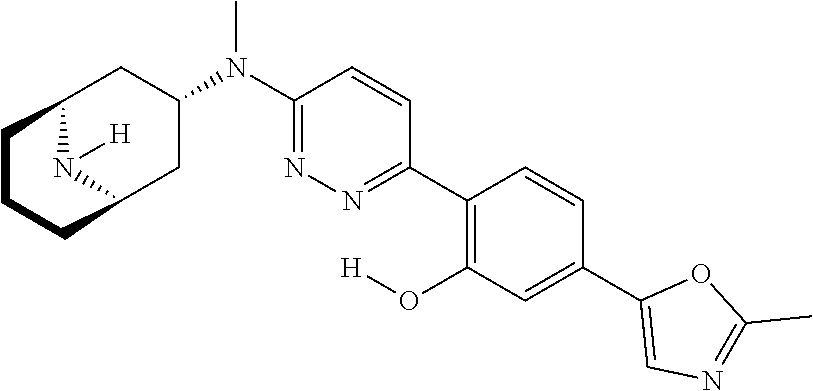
C1(C2=CC(O[H])=C(C3=NN=C(N(C)C4CC5N([H])C(C4)CCC5)C=C3)C=C2)=CN=C(C)O1
